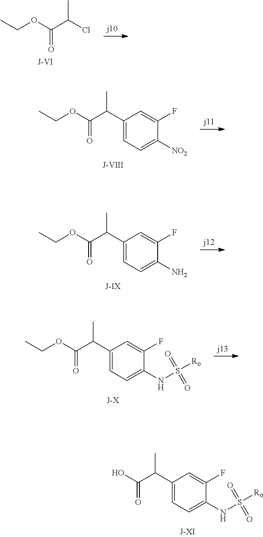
CCOC(C(Cl)C)=O.CCOC(=O)C(C1=CC=C(N)C(F)=C1)C.CCOC(C(C1=CC=C([NO2])C(F)=C1)C)=O.CCOC(=O)C(C1=CC=C(NS([R0])(=O)=O)C(F)=C1)C.OC(=O)C(C1=CC=C(NS([R0])(=O)=O)C(F)=C1)C
